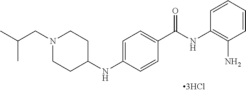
C1=CC=CC(N)=C1NC(C1=CC=C(NC2CCN(CC(C)C)CC2)C=C1)=O
